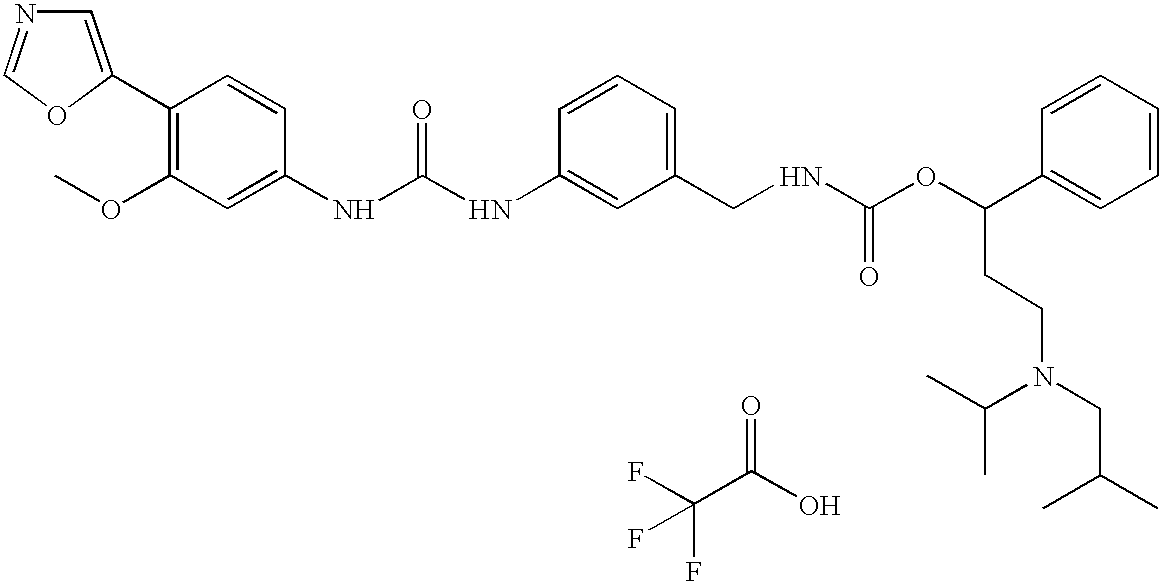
C1=C(C2=C(OC)C=C(NC(NC3=CC(CNC(OC(C4=CC=CC=C4)CCN(CC(C)C)C(C)C)=O)=CC=C3)=O)C=C2)OC=N1.C(C(O)=O)(F)(F)F
